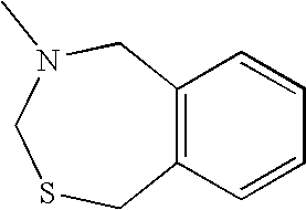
C12=C(C=CC=C1)CSCN(C)C2
